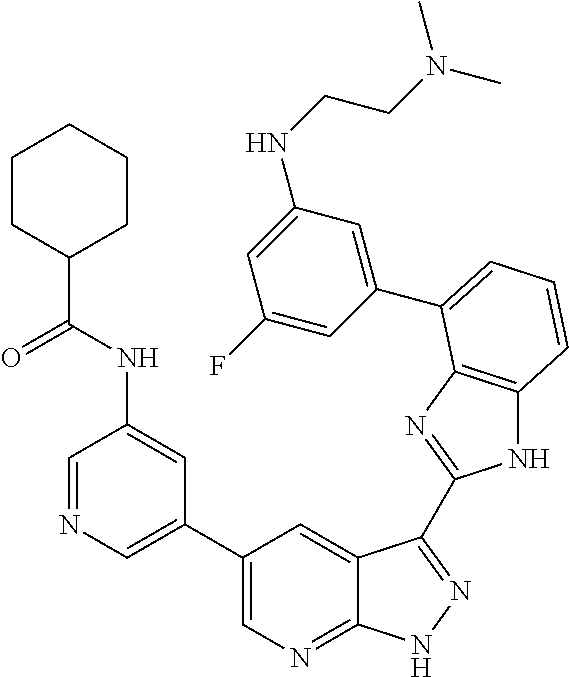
C1(C2=CN=C3C(=C2)C(C2=NC4=C(N2)C=CC=C4C2=CC(NCCN(C)C)=CC(F)=C2)=NN3)=CN=CC(NC(C2CCCCC2)=O)=C1
